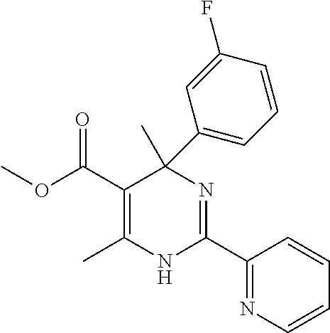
COC(C1=C(C)NC(C2=NC=CC=C2)=NC1(C)C1=CC=CC(F)=C1)=O
